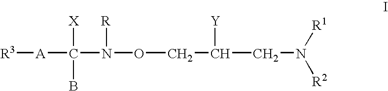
[R3][A]C(N(OCC(CN([R1])[R2])[Y])[R])([X])B
